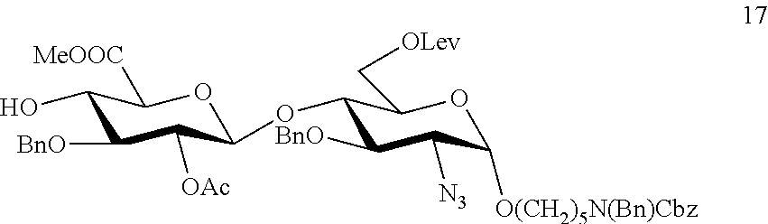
C1(O)C([BnO])C([OAc])C(OC2C([BnO])C([N3])C([O(CH2)5N(Bn)Cbz])OC2C[OLev])OC1[MeOOC]
